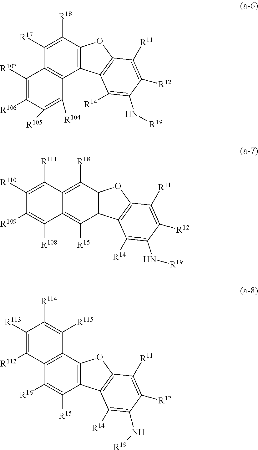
C12=C(C([R18])=C([R17])C3=C1C([R104])=C([R105])C([R106])=C3[R107])OC1=C2C([R14])=C(N[R19])C([R12])=C1[R11].C12=C(C([R18])=C3C(=C1[R15])C([R108])=C([R109])C([R110])=C3[R111])OC1=C2C([R14])=C(N[R19])C([R12])=C1[R11].C12=C(C3=C(C([R16])=C1[R15])C([R112])=C([R113])C([R114])=C3[R115])OC1=C2C([R14])=C(N[R19])C([R12])=C1[R11]
